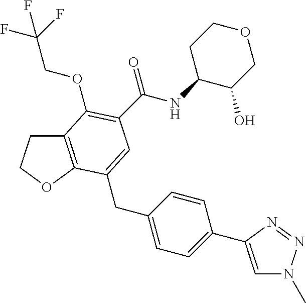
C12=C(OCC1)C(CC1=CC=C(C3=CN(C)N=N3)C=C1)=CC(C(NC1C(O)COCC1)=O)=C2OCC(F)(F)F
